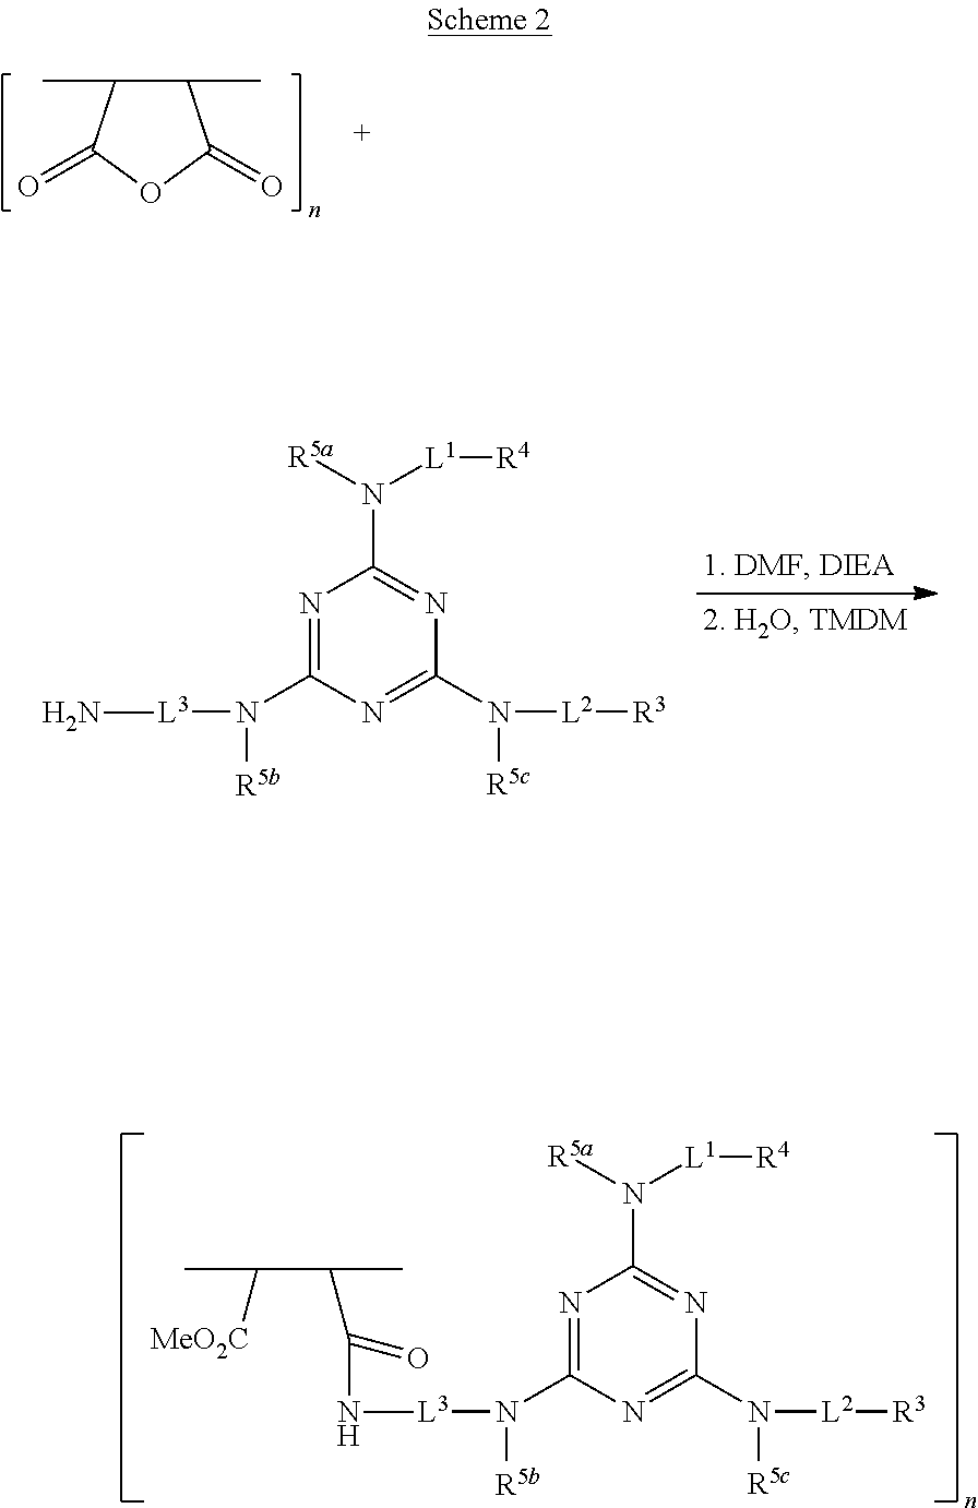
C1(C)C(C)C(=O)OC1=O.N1=C(N([R5b])[L3]N)N=C(N([R5c])[L2][R3])N=C1N([R5a])[L1][R4].N1=C(N([R5b])[L3]NC(=O)C(C([MeO2C])C)C)N=C(N([R5c])[L2][R3])N=C1N([R5a])[L1][R4]
